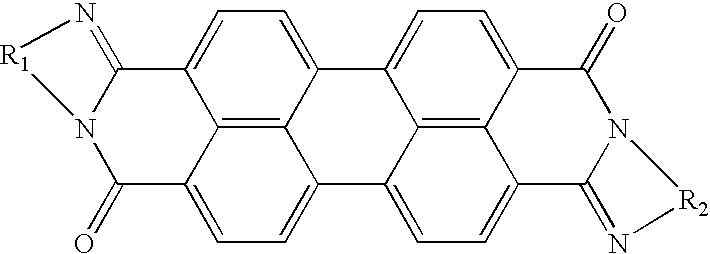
C12=C3C4=CC=C1C1=N[R1]N1C(=O)C2=CC=C3C1=CC=C2C3=N[R2]N3C(=O)C3=CC=C4C1=C23
